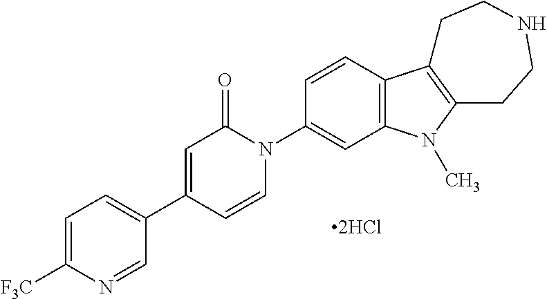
C1=C([F3C])N=CC(C2=CC(=O)N(C3=CC4=C(C=C3)C3=C(N4C)CCNCC3)C=C2)=C1.[2HCl]
